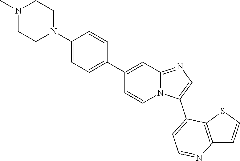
N12C(=NC=C1C1=CC=NC3=C1SC=C3)C=C(C1=CC=C(N3CCN(C)CC3)C=C1)C=C2
